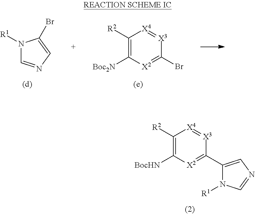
C1(C2=CN=CN2[R1])=[X2]C([BocHN])=C([R2])[X4]=[X3]1.N1([R1])C=NC=C1Br.C1([R2])=C([Boc2N])[X2]=C(Br)[X3]=[X4]1
